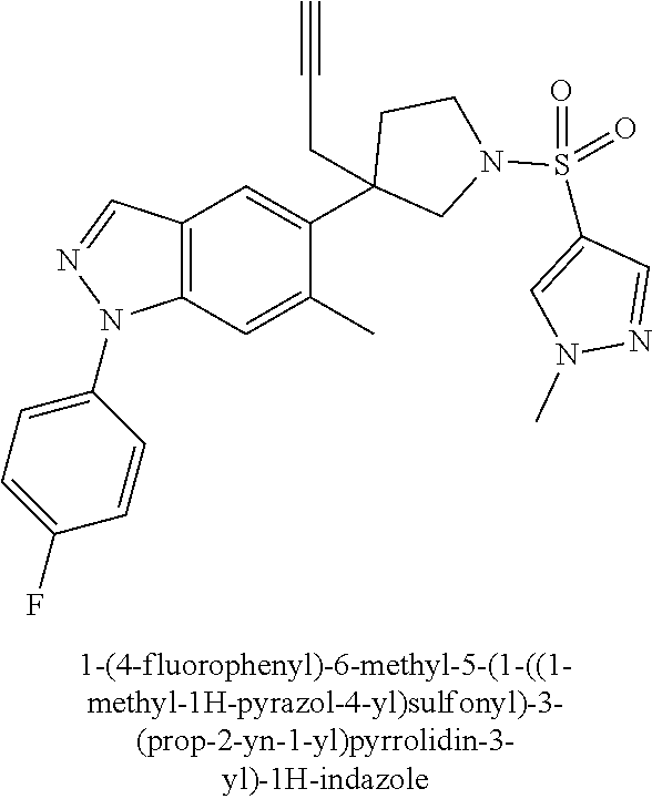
C12=C(C=C(C)C(C3(CC#C)CN(S(C4=CN(C)N=C4)(=O)=O)CC3)=C1)N(C1=CC=C(F)C=C1)N=C2
